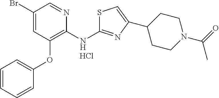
Cl.C1(Br)=CC(OC2=CC=CC=C2)=C(NC2=NC(C3CCN(C(C)=O)CC3)=CS2)N=C1
